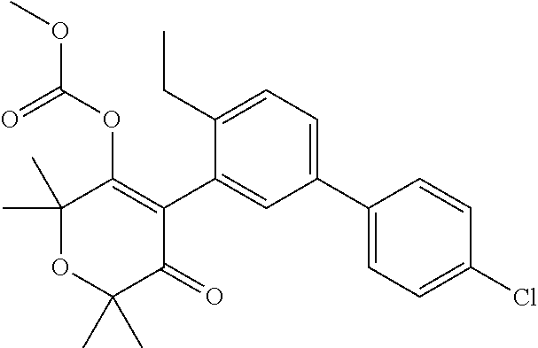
C1(C)(C)OC(C)(C)C(=O)C(C2=CC(C3=CC=C(Cl)C=C3)=CC=C2CC)=C1OC(OC)=O
